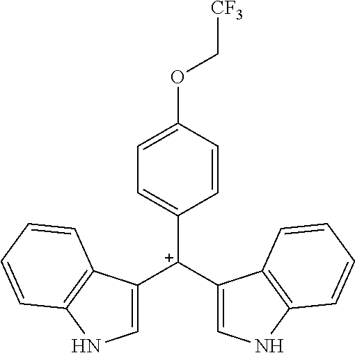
C1([C+](C2=CNC3=C2C=CC=C3)C2=CNC3=C2C=CC=C3)=CC=C(OC[CF3])C=C1
